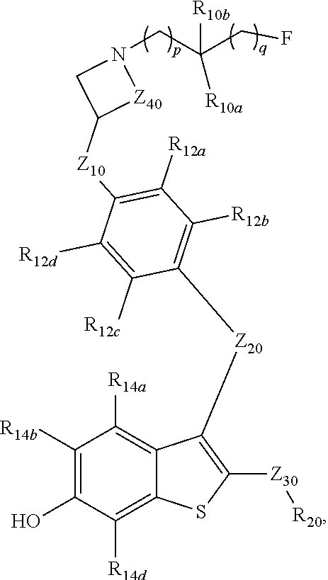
C1([R14b])=C(O)C([R14d])=C2C(=C1[R14a])C([Z20]C1=C([R12b])C([R12a])=C([Z10]C3[Z40]N(CC(CF)([R10b])[R10a])C3)C([R12d])=C1[R12c])=C([Z30][R20])S2
